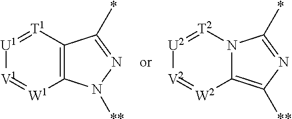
C12=C([T1]=[U1][V1]=[W1]1)C(*)=NN2[**].C12=C([**])N=C(*)N1[T2]=[U2][V2]=[W2]2
